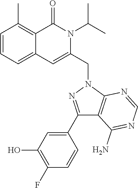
C1=CC=C2C(=C1C)C(=O)N(C(C)C)C(CN1C3=C(C(N)=NC=N3)C(C3=CC(O)=C(F)C=C3)=N1)=C2
